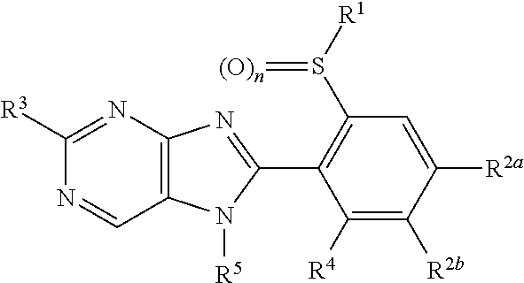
C1=C([R2a])C([R2b])=C([R4])C(C2=NC3=C(N2[R5])C=NC([R3])=N3)=C1S([R1])=[(O)n]
